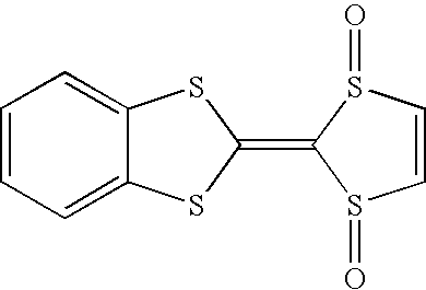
C1=CC=C2C(=C1)SC(=C1S(=O)C=CS1=O)S2
